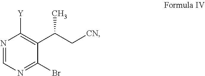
[Y]C1=C(C(C[CN])C)C(Br)=NC=N1
